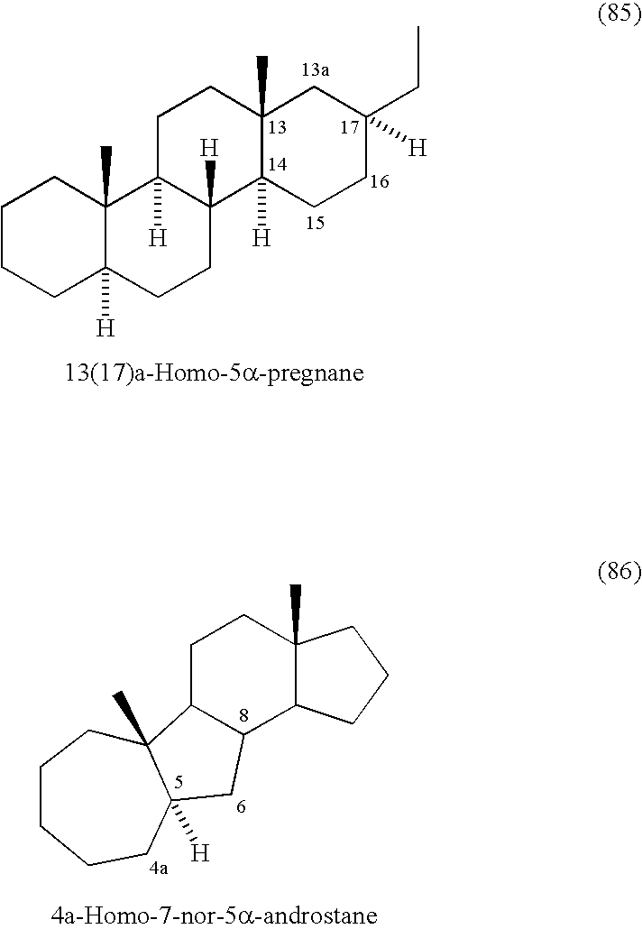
C12(C)C([H])(CCC3([H])C1([H])CCC1(C)C3([H])CCC(CC)([H])C1)CCCC2.C1C2C(C3C(C)(C1)CCC3)CC1([H])C2(C)CCCCC1
